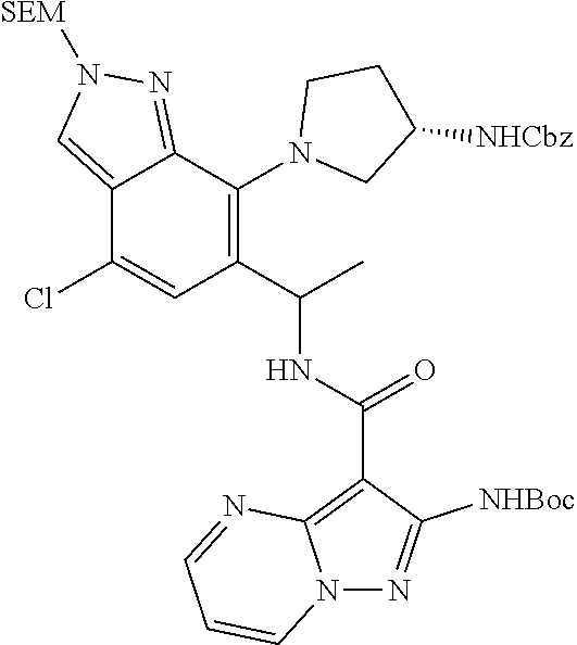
C12=CN([SEM])N=C1C(N1CC([NHCbz])CC1)=C(C(C)NC(C1=C3N(N=C1[NHBoc])C=CC=N3)=O)C=C2Cl
